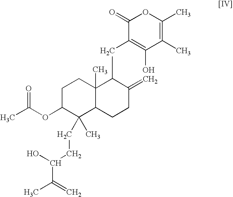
C1(CC2C3(C)C(CCC2=C)C(CCC(C(C)=C)O)(C)C(OC(C)=O)CC3)=C(O)C(C)=C(C)OC1=O
